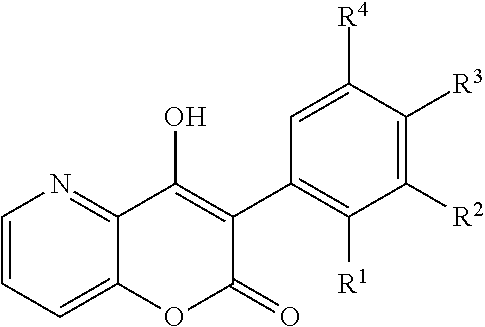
C1=CC=C2C(=N1)C(O)=C(C1=C([R1])C([R2])=C([R3])C([R4])=C1)C(=O)O2
